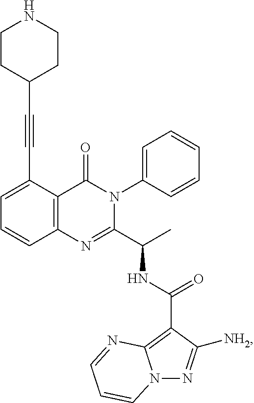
C1(C#CC2CCNCC2)=CC=CC2=C1C(=O)N(C1=CC=CC=C1)C(C(C)NC(C1=C3N(N=C1[NH2])C=CC=N3)=O)=N2
